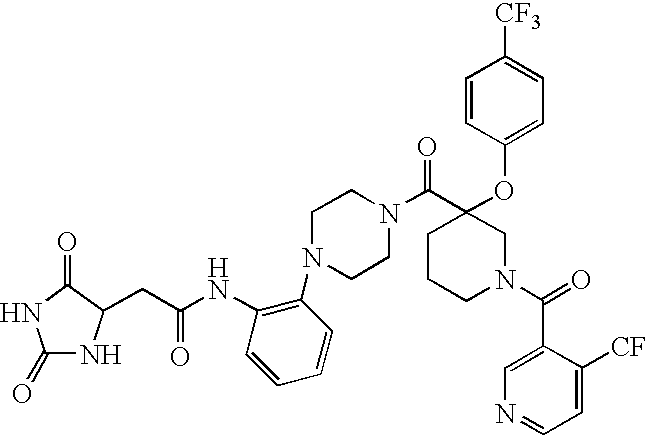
C1(=O)NC(CC(NC2=C(N3CCN(C(=O)C4(OC5=CC=C([CF3])C=C5)CCCN(C(C5=CN=CC=C5[CF])=O)C4)CC3)C=CC=C2)=O)C(=O)N1
